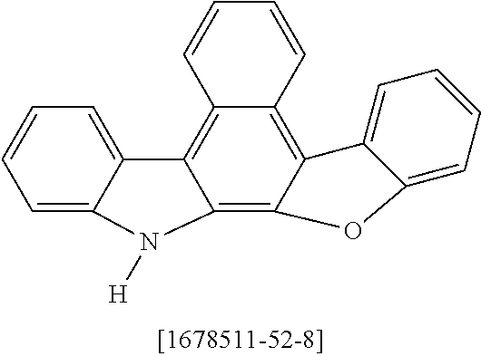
C12=C3C(=C4C(=C1C1=CC=CC=C1N2[H])C=CC=C4)C1=CC=CC=C1O3
